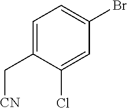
C1=C(C[CN])C(Cl)=CC(Br)=C1
